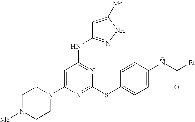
C1(N2CCN([Me])CC2)=CC(NC2=NNC([Me])=C2)=NC(SC2=CC=C(NC(=O)[Et])C=C2)=N1
